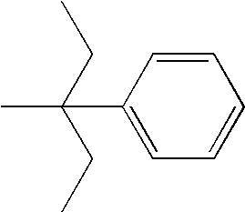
C1(C(C)(CC)CC)=CC=CC=C1
